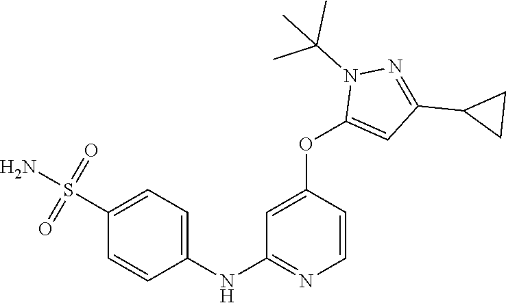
C1(NC2=NC=CC(OC3=CC(C4CC4)=NN3C(C)(C)C)=C2)=CC=C(S(N)(=O)=O)C=C1
